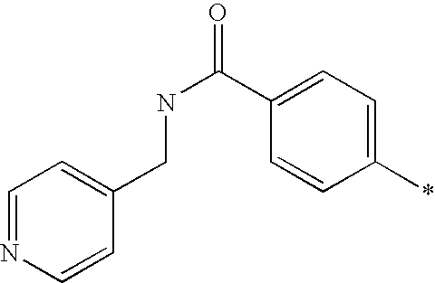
C1=NC=CC(CNC(=O)C2=CC=C(*)C=C2)=C1
